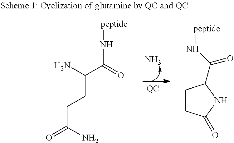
N.C(CCC(=O)N)(N)C(=O)N[peptide].C(N[peptide])(=O)C1CCC(=O)N1
